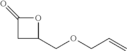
C1C(COCC=C)OC1=O
